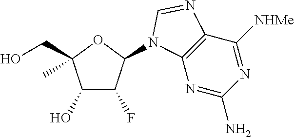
C1(O)C(F)C(N2C3=C(C([NHMe])=NC(N)=N3)N=C2)OC1(CO)C
